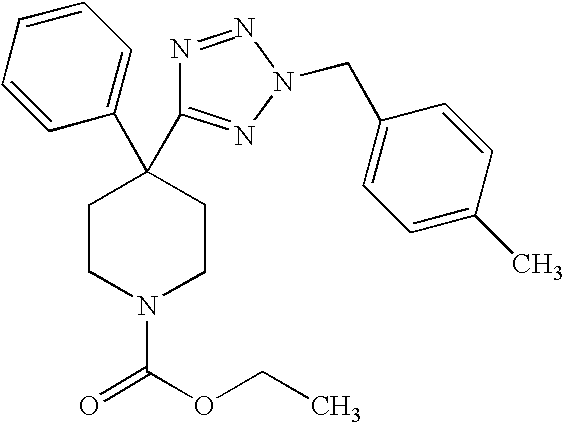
C1(C2(C3=NN(CC4=CC=C(C)C=C4)N=N3)CCN(C(OCC)=O)CC2)=CC=CC=C1
